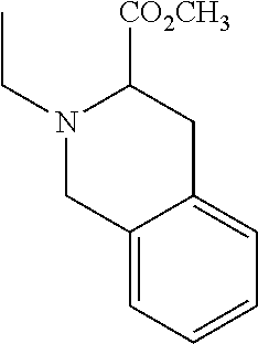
N1(CC)CC2=CC=CC=C2CC1[CO2CH3]
